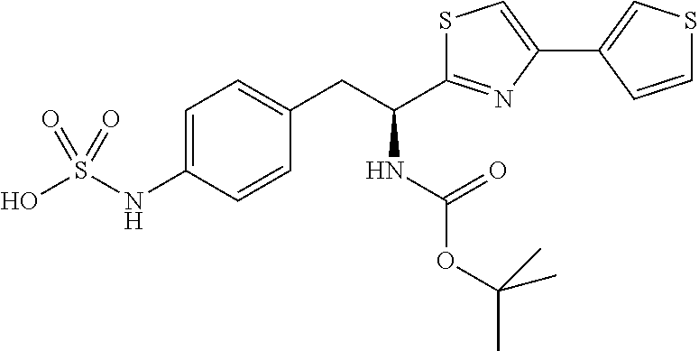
C1=C(NS(O)(=O)=O)C=CC(CC(NC(=O)OC(C)(C)C)C2=NC(C3=CSC=C3)=CS2)=C1
